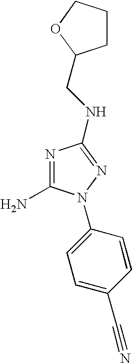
C1(N)=NC(NCC2CCCO2)=NN1C1=CC=C(C#N)C=C1
